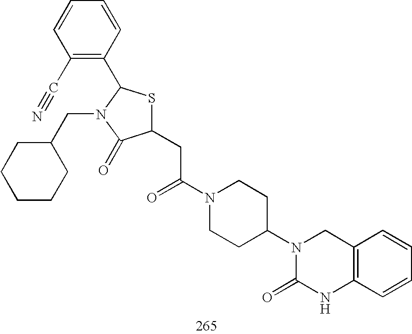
C1(CC(N2CCC(N3C(=O)NC4=C(C3)C=CC=C4)CC2)=O)SC(C2=C(C#N)C=CC=C2)N(CC2CCCCC2)C1=O
